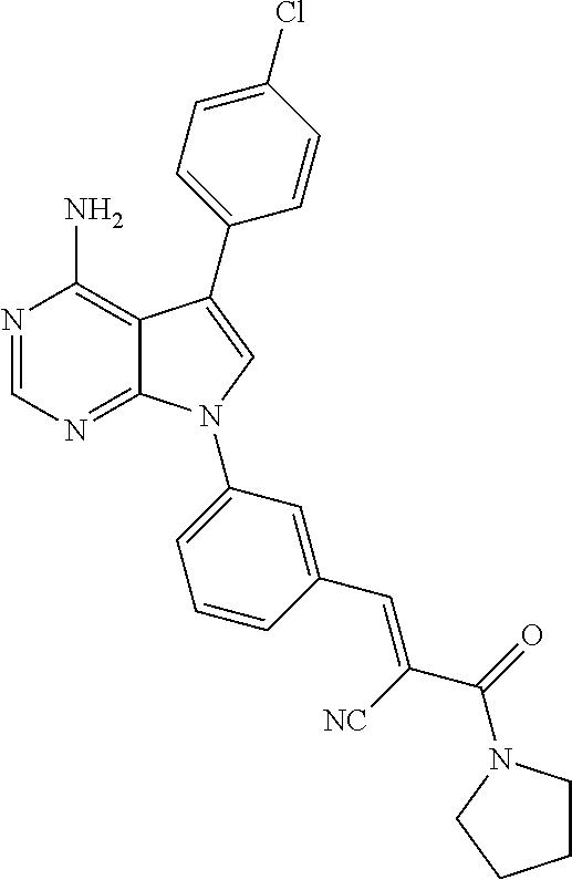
N1=CN=C2C(=C1N)C(C1=CC=C(Cl)C=C1)=CN2C1=CC=CC(C=C([NC])C(=O)N2CCCC2)=C1
